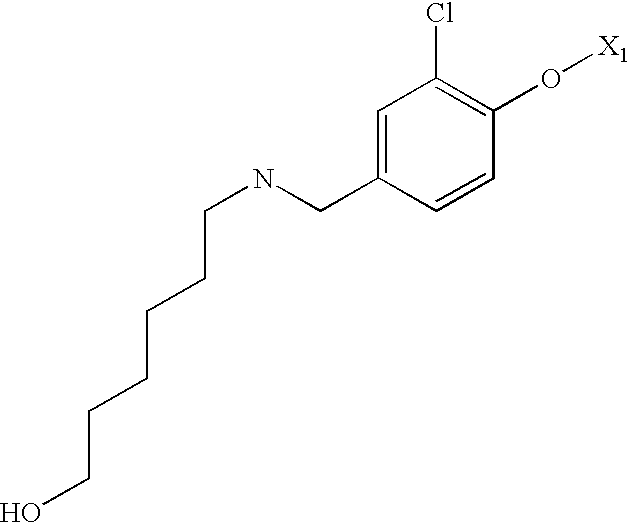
C(NCC1=CC(Cl)=C(O[X1])C=C1)CCCCCO
